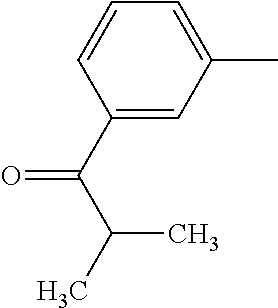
C1(C)=CC=CC(C(=O)C(C)C)=C1
